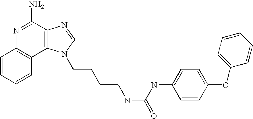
C1=CC=CC2=C1N=C(N)C1=C2N(CCCCNC(=O)NC2=CC=C(OC3=CC=CC=C3)C=C2)C=N1
